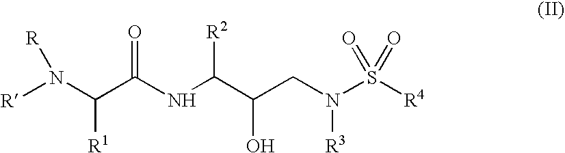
[R]N(C(C(NC(C(CN(S([R4])(=O)=O)[R3])O)[R2])=O)[R1])[R]
